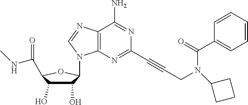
C1(O)C(O)C(C(NC)=O)OC1N1C2=C(C(N)=NC(C#CCN(C(C3=CC=CC=C3)=O)C3CCC3)=N2)N=C1
